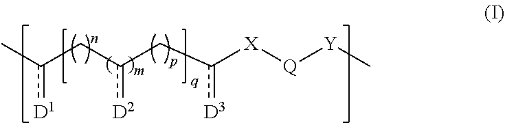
Cc(Cc(Cc([X][Q][Y]C)[D3])[D2])[D1]
